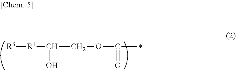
[R3][R4]C(O)COC(=O)C
